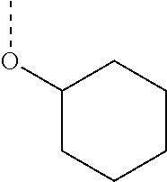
C1(OC)CCCCC1
